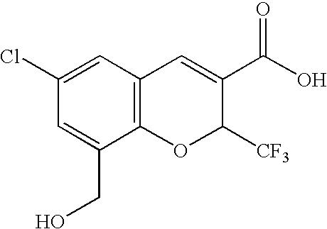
C1(CO)=CC(Cl)=CC2=C1OC([CF3])C(C(O)=O)=C2
